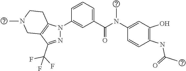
C1(N(C(C2=CC=CC(N3N=C(C(F)(F)F)C4=C3CCN(C)C4)=C2)=O)C)=CC(O)=C(NC(=O)C)C=C1
